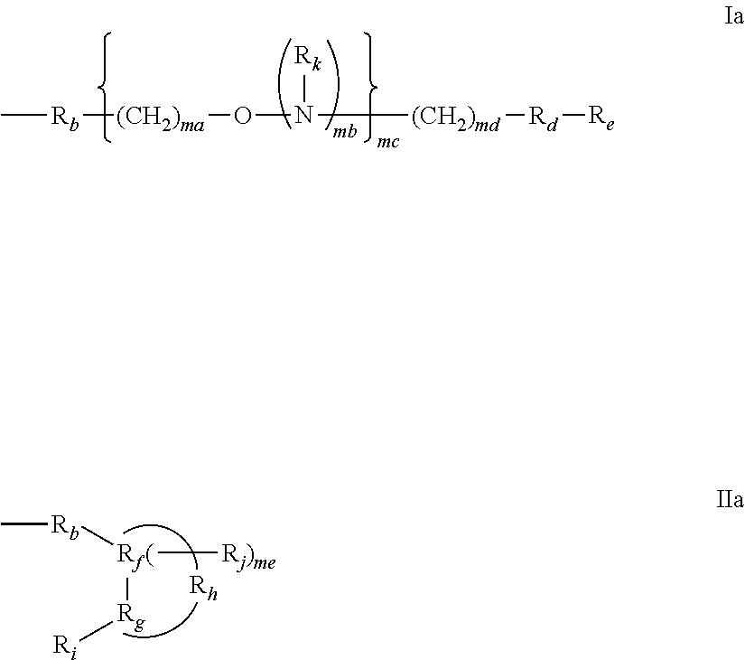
C[Rb][(CH2)ma]ON([(CH2)md][Rd][Re])[Rk].[Rf(]([Rg][Ri])([Rb]C)[Rj)me]
